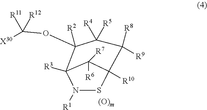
C(OC1([R2])C2([R3])N([R1])SC([R10])(C2([R6])[R7])C([R9])([R8])C1([R5])[R4])([X30])([R12])[R11]
